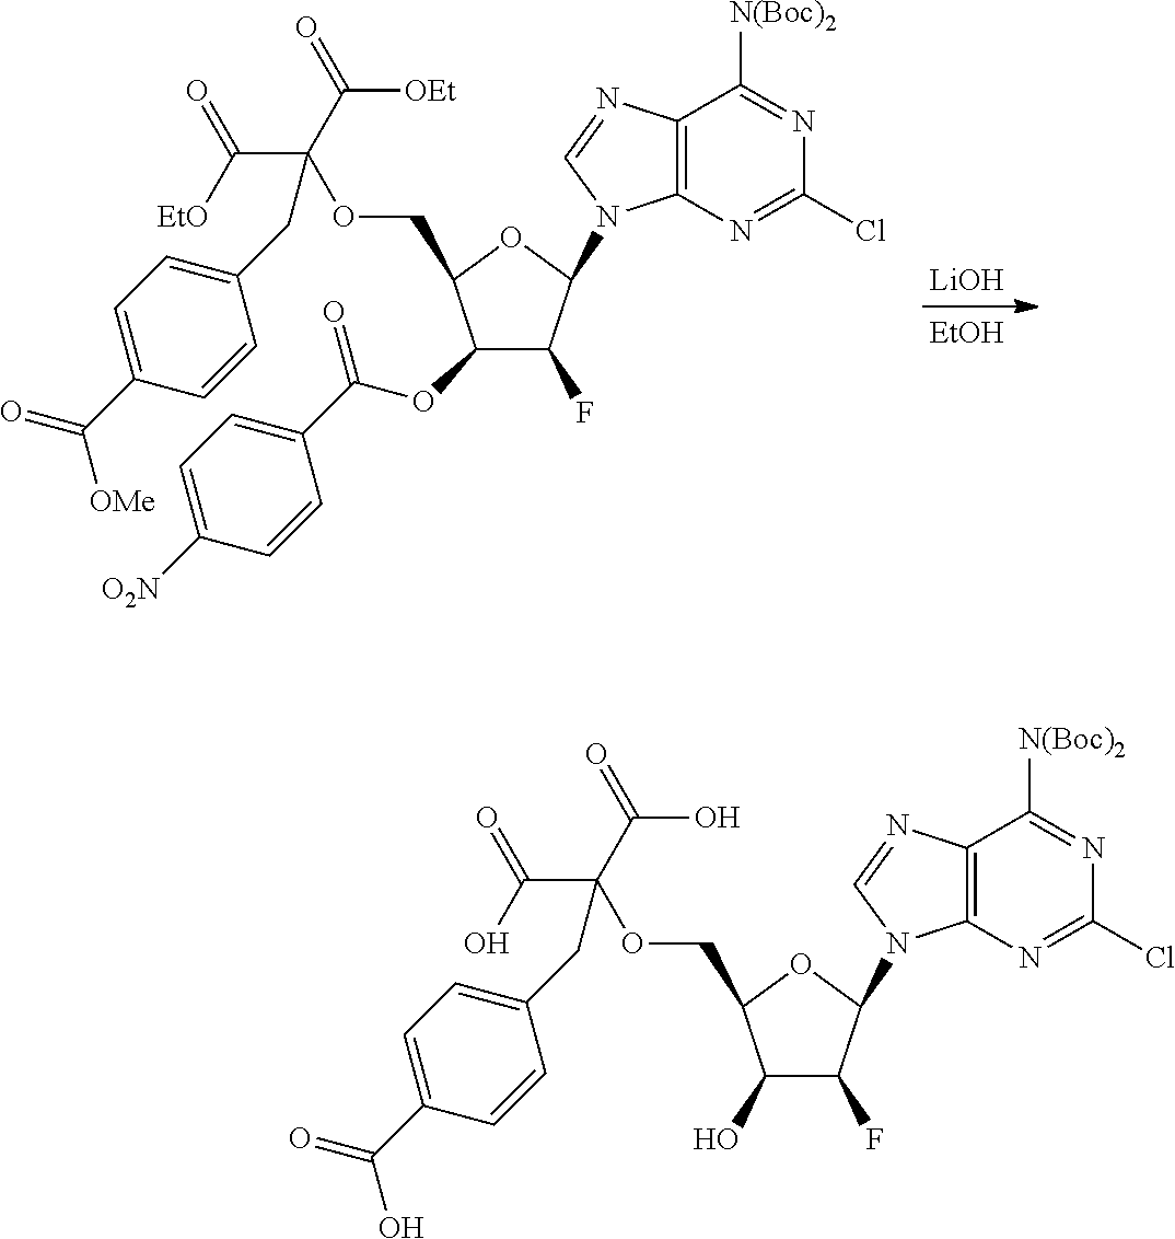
C1(OC(C2=CC=C([O2N])C=C2)=O)C(F)C(N2C3=C(C([N(Boc)2])=NC(Cl)=N3)N=C2)OC1COC(C([EtO])=O)(C(=O)[OEt])CC1=CC=C(C([OMe])=O)C=C1.[LiOH].[EtOH].C1(O)C(F)C(N2C3=C(C([N(Boc)2])=NC(Cl)=N3)N=C2)OC1COC(C(O)=O)(C(=O)O)CC1=CC=C(C(O)=O)C=C1
